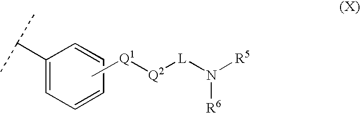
[Q1]([Q2][L]N([R5])[R6])C.C1(C(C)C)=CC=CC=C1
